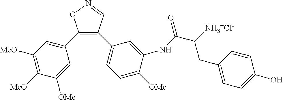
C1(C2=CC([MeO])=C([MeO])C([OMe])=C2)=C(C2=CC=C([OMe])C(NC(C([NH3+Cl-])CC3=CC=C(O)C=C3)=O)=C2)C=NO1
